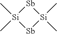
C[Si]1(C)[Sb][Si](C)(C)[Sb]1
